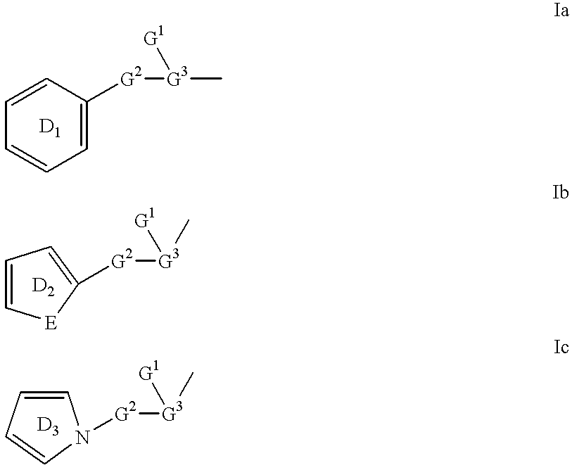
C1=CC([G2][G3](C)[G1])=CC=C1.[G2]([G3](C)[G1])C1=CC=C[E]1.[D2].[G2]([G3](C)[G1])N1C=CC=C1.[D3].[D1]
